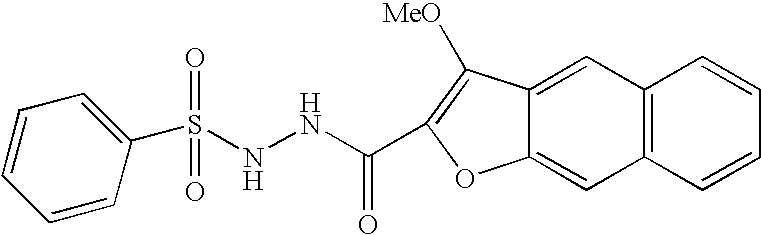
N(NC(=O)C1=C([MeO])C2=CC3=C(C=C2O1)C=CC=C3)S(C1=CC=CC=C1)(=O)=O
